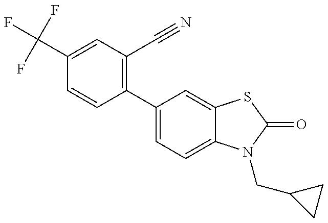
C1=CC(C2=CC=C3C(=C2)SC(=O)N3CC2CC2)=C(C#N)C=C1C(F)(F)F
